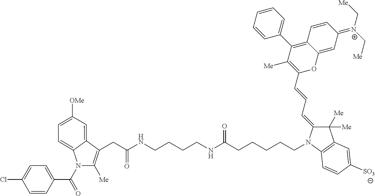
ClC1=CC=C(C(=O)N2C([Me])=C(CC(NCCCCNC(CCCCCN3C4=C(C([Me])([Me])C3=CC=CC3=C([Me])C(C5=CC=CC=C5)=C5C(=CC(=[N+](C[Me])C[Me])C=C5)O3)C=C([SO3])C=C4)=O)=O)C3=CC([OMe])=CC=C23)C=C1
